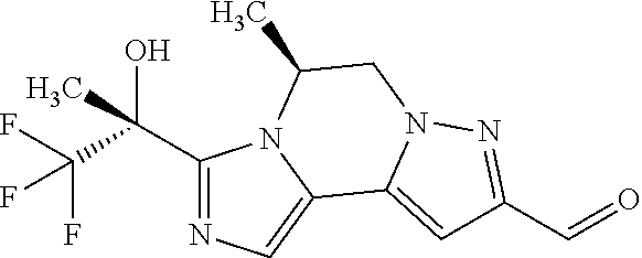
C1(C(C(F)(F)F)(O)C)=NC=C2N1C(C)CN1C2=CC(C=O)=N1
